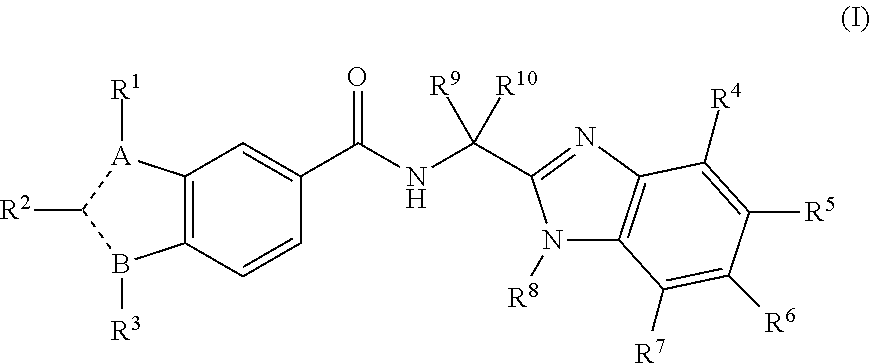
C12=C(C=CC(C(NC([R10])([R9])C3=NC4=C(N3[R8])C([R7])=C([R6])C([R5])=C4[R4])=O)=C1)B([R3])C([R2])[A]2[R1]
